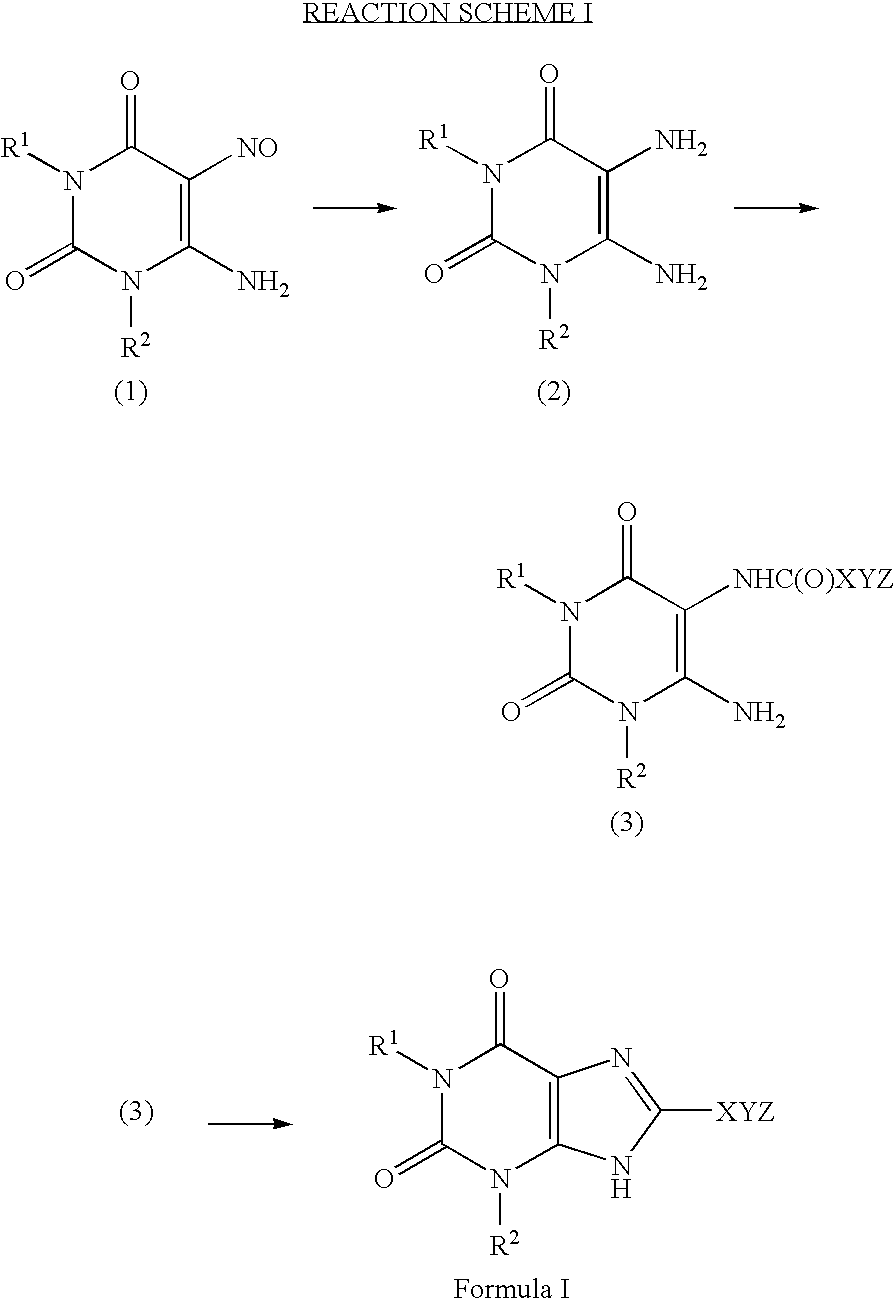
N1([R1])C(=O)N([R2])C(N)=C([NO])C1=O.N1([R1])C(=O)N([R2])C(N)=C(N)C1=O.N1([R1])C(=O)N([R2])C(N)=C([NHC(O)XYZ])C1=O.N1([R1])C(=O)N([R2])C2=C(C1=O)N=C([XYZ])N2
